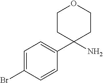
C1=C(Br)C=CC(C2(N)CCOCC2)=C1
